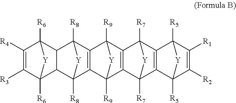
C1([R3])=C([R4])C2([R6])[Y]C1([R6])C1C3([R8])[Y]C([R8])(C21)C1=C3C2([R9])[Y]C1([R9])C1=C2C2([R7])[Y]C1([R7])C1=C2C2([R5])C([R2])=C([R1])C1([R5])[Y]2
